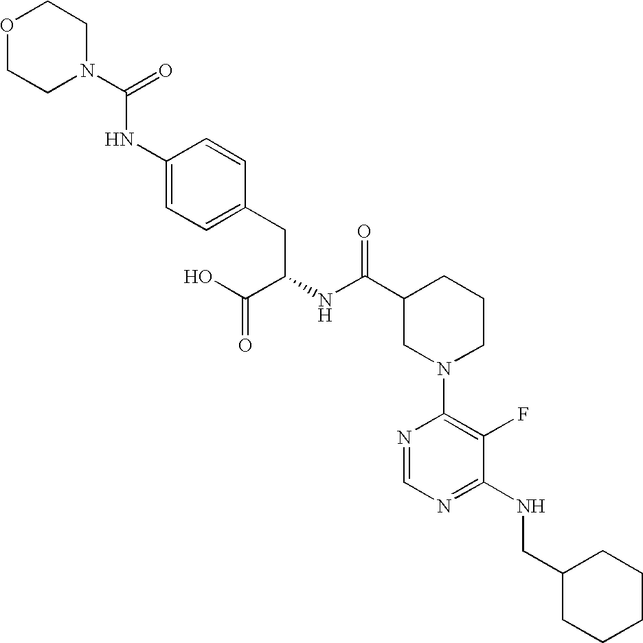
O1CCN(C(=O)NC2=CC=C(CC(NC(C3CN(C4=C(F)C(NCC5CCCCC5)=NC=N4)CCC3)=O)C(O)=O)C=C2)CC1
